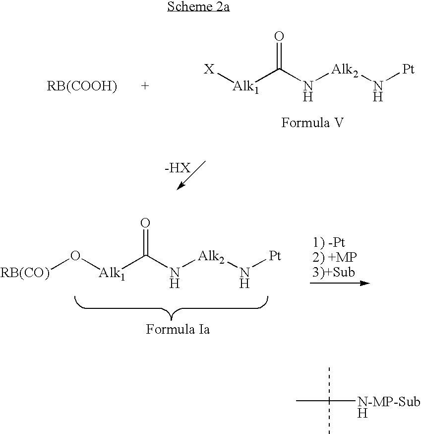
[X][Alk1]C(N[Alk2]N[Pt])=O.[-HX].[RB(CO)]O[Alk1]C(N[Alk2]N[Pt])=O.CC(C)(C)[N-MP-SubH]
